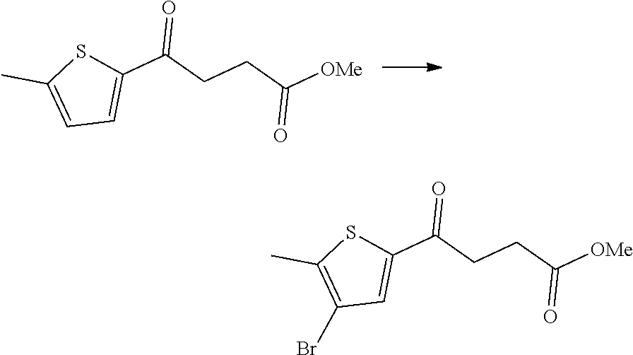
C1=C(C)SC(C(CCC([OMe])=O)=O)=C1.C1(Br)=C(C)SC(C(CCC([OMe])=O)=O)=C1
